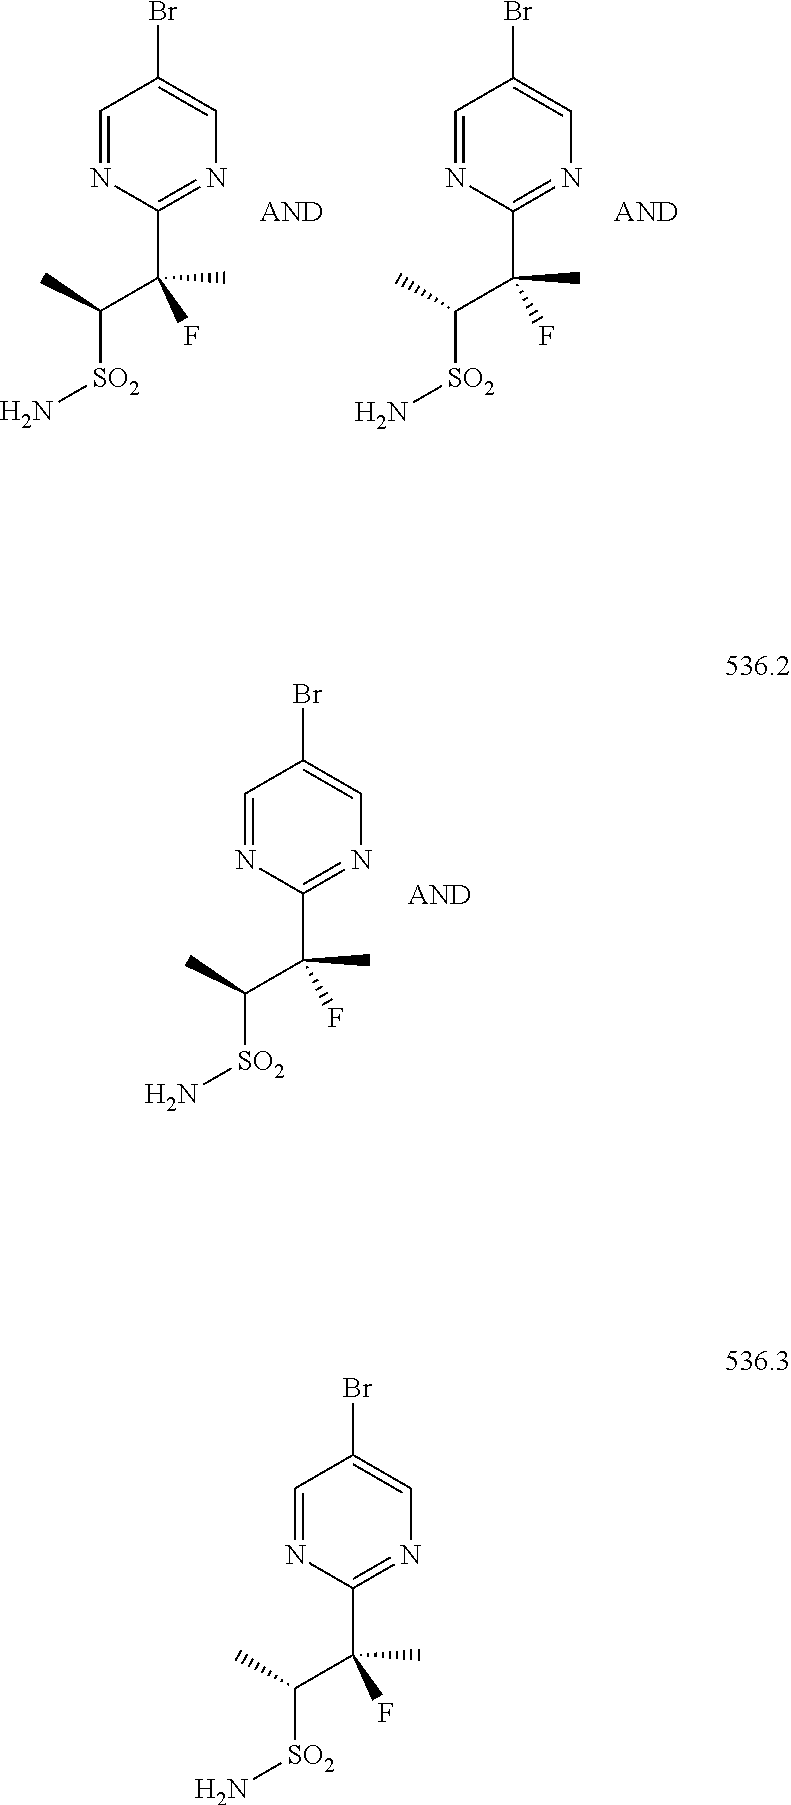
C1=NC(C(C(C)[SO2]N)(C)F)=NC=C1Br.C1=NC(C(C(C)[SO2]N)(C)F)=NC=C1Br.C1=NC(C(C(C)[SO2]N)(C)F)=NC=C1Br.C1=NC(C(C(C)[SO2]N)(C)F)=NC=C1Br
